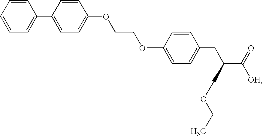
C1=CC=CC=C1C1=CC=C(OCCOC2=CC=C(CC(C(=O)[OH])COCC)C=C2)C=C1
